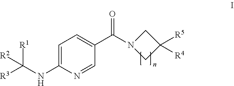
C1=C(NC([R3])([R1])[R2])N=CC(C(N2CC([R5])([R4])C2)=O)=C1
